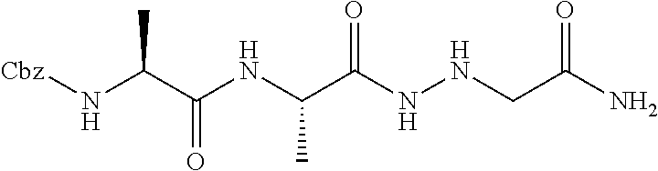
[Cbz]NC(C(NC(C(NNCC(N)=O)=O)C)=O)C
